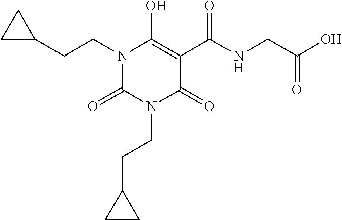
C(CN1C(=O)C(C(NCC(O)=O)=O)=C(O)N(CCC2CC2)C1=O)C1CC1
